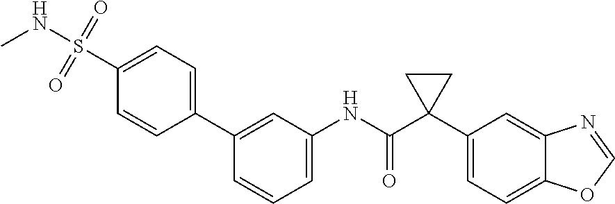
C1=C(NC(C2(C3=CC=C4C(=C3)N=CO4)CC2)=O)C=C(C2=CC=C(S(NC)(=O)=O)C=C2)C=C1
